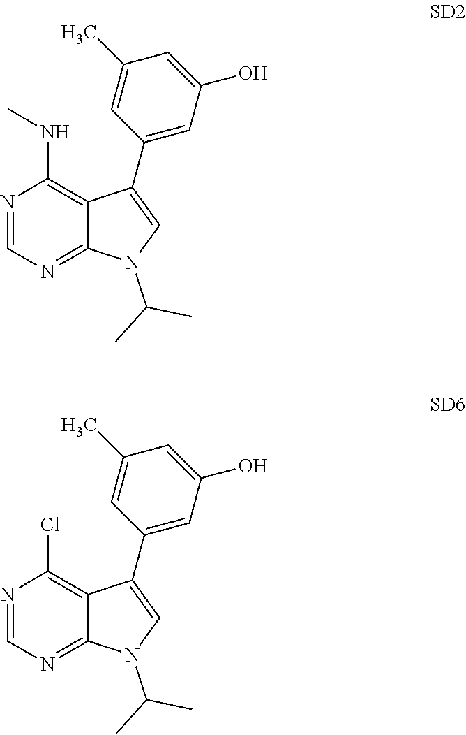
N1=CN=C2C(=C1NC)C(C1=CC(O)=CC(C)=C1)=CN2C(C)C.N1=CN=C2C(=C1Cl)C(C1=CC(O)=CC(C)=C1)=CN2C(C)C
